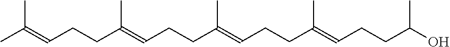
CC(=CCCC(=CCCC(=CCCC(=CCCC(O)C)C)C)C)C
